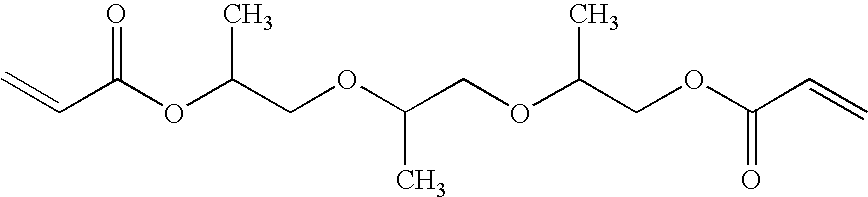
C(C(OC(COC(COC(COC(C=C)=O)C)C)C)=O)=C
